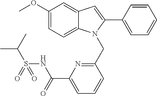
C1(OC)=CC=C2C(=C1)C=C(C1=CC=CC=C1)N2CC1=NC(C(NS(C(C)C)(=O)=O)=O)=CC=C1
